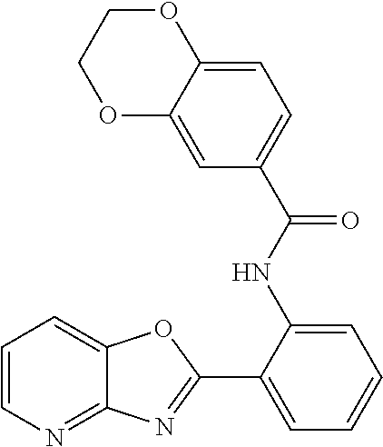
C1(NC(C2=CC=C3C(=C2)OCCO3)=O)=CC=CC=C1C1=NC2=NC=CC=C2O1
